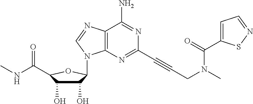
C12=C(N=C(C#CCN(C)C(C3=CC=NS3)=O)N=C1N)N(C1C(O)C(O)C(C(=O)NC)O1)C=N2
